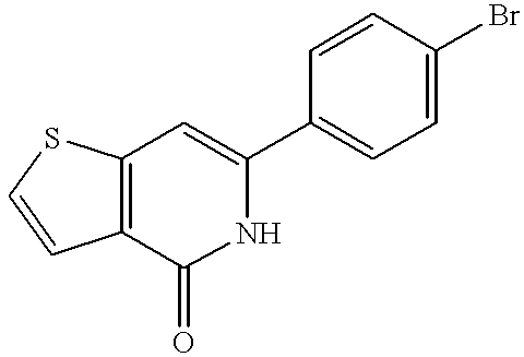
C12=C(C(=O)NC(C3=CC=C(Br)C=C3)=C1)C=CS2
